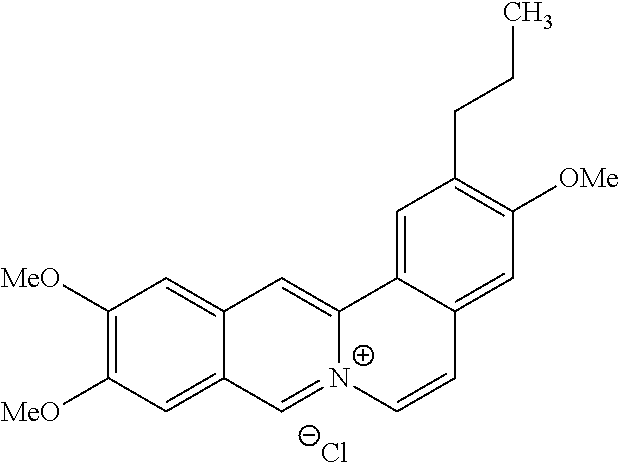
C1([MeO])=C([MeO])C=C2C(=C1)C=C1[N+](=C2)C=CC2=CC([OMe])=C(CCC)C=C12.[Cl-]
